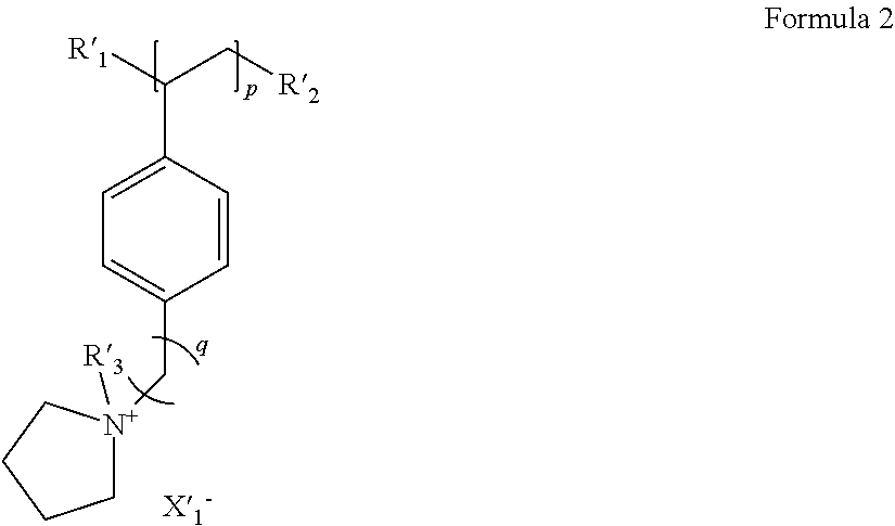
[R1]C(C[R2])C1=CC=C(C[N+]2([R3])CCCC2)C=C1
